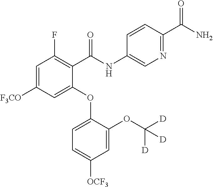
C1=C([F3CO])C=C(OC2=CC=C([OCF3])C=C2OC([D])([D])[D])C(C(NC2=CN=C(C(N)=O)C=C2)=O)=C1F
